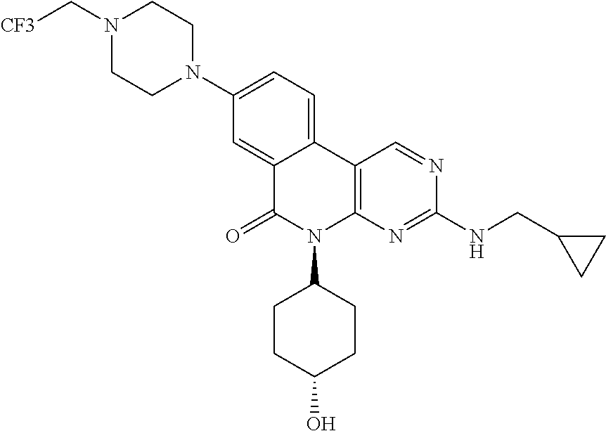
C1(N2CCN(C[CF3])CC2)=CC=C2C(=C1)C(=O)N(C1CCC(O)CC1)C1=C2C=NC(NCC2CC2)=N1
